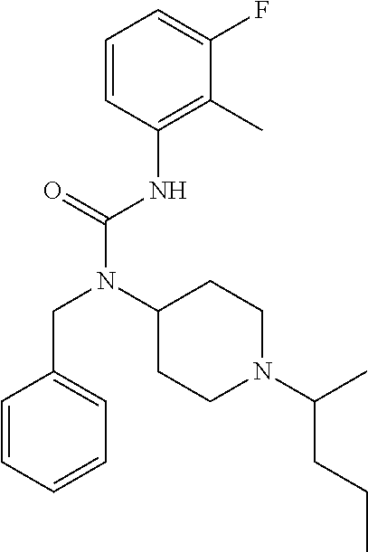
C1=CC(NC(N(C2CCN(C(C)CCC)CC2)CC2=CC=CC=C2)=O)=C(C)C(F)=C1
